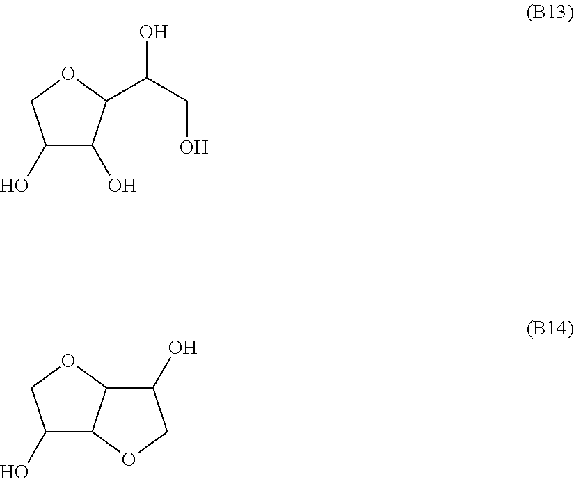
C1(O)C(O)C(C(CO)O)OC1.C1(O)C2C(OC1)C(O)CO2
